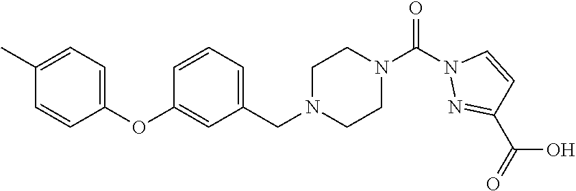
C1(C)=CC=C(OC2=CC(CN3CCN(C(N4N=C(C(=O)O)C=C4)=O)CC3)=CC=C2)C=C1
